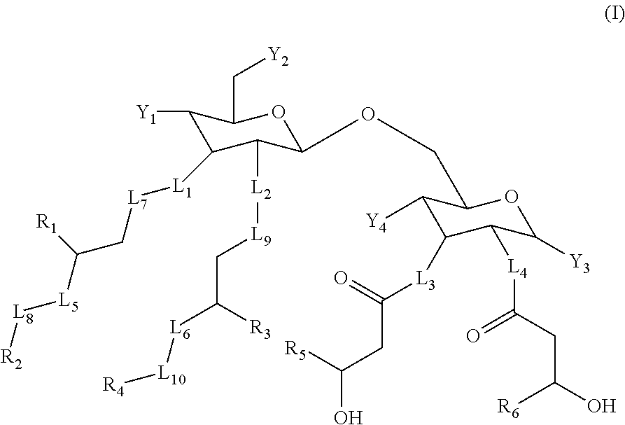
C1([L2][L9]CC([L6][L10][R4])[R3])C([L1][L7]CC([L5][L8][R2])[R1])C([Y1])C(C[Y2])OC1OCC1C([Y4])C([L3]C(=O)CC(O)[R5])C([L4]C(CC(O)[R6])=O)C([Y3])O1
